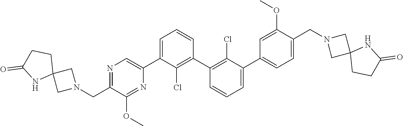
N1=C(CN2CC3(C2)CCC(=O)N3)C(OC)=NC(C2=CC=CC(C3=C(Cl)C(C4=CC=C(CN5CC6(C5)CCC(=O)N6)C(OC)=C4)=CC=C3)=C2Cl)=C1
